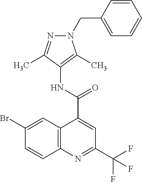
C12=C(N=C(C(F)(F)F)C=C1C(=O)NC1=C(C)N(CC3=CC=CC=C3)N=C1C)C=CC(Br)=C2
